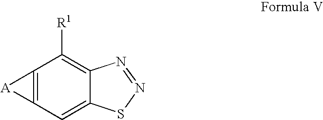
C12=C(C=C3C(=C1[R1])N=NS3)[A]2
